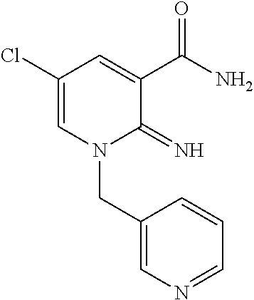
C1(Cl)=CN(CC2=CN=CC=C2)C(=N)C(C(N)=O)=C1
